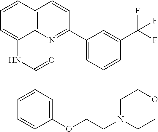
C1=CC2=C(C(NC(C3=CC=CC(OCCN4CCOCC4)=C3)=O)=C1)N=C(C1=CC=CC(C(F)(F)F)=C1)C=C2
